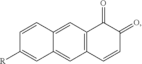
C12=C(C=C3C(=C1)C=C([R])C=C3)C(=O)C(=O)C=C2
